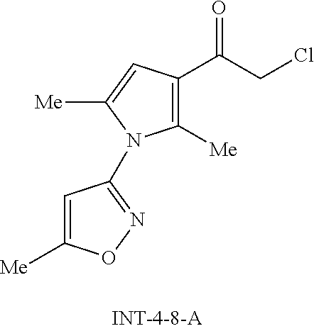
C1=C([Me])ON=C1N1C([Me])=C(C(=O)CCl)C=C1[Me]
